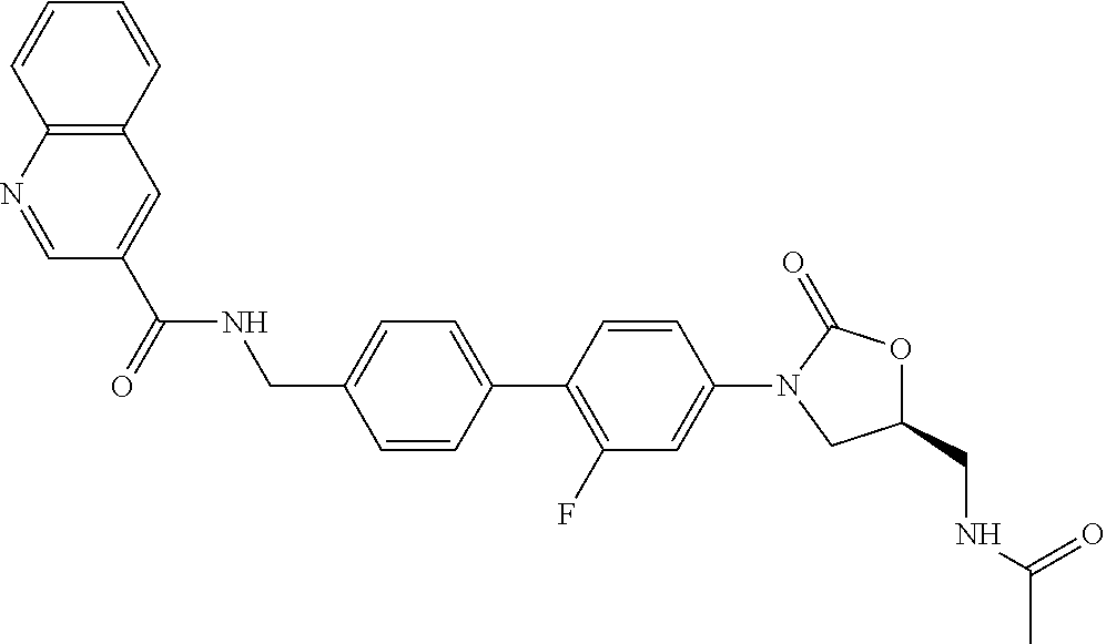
C1(CNC(C)=O)OC(=O)N(C2=CC(F)=C(C3=CC=C(CNC(C4=CC5=C(N=C4)C=CC=C5)=O)C=C3)C=C2)C1
